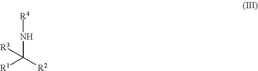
[R1]C([R2])(N[R4])[R3]
